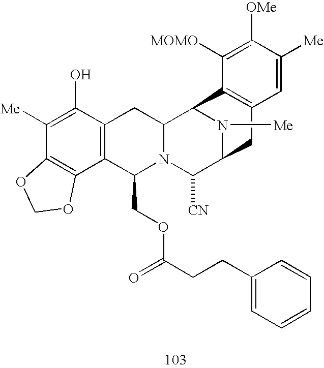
C1([Me])=C(O)C2=C(C3=C1OCO3)C(COC(CCC1=CC=CC=C1)=O)N1C(C2)C2N([Me])C(C1[CN])CC1=C2C([MOMO])=C([OMe])C([Me])=C1
